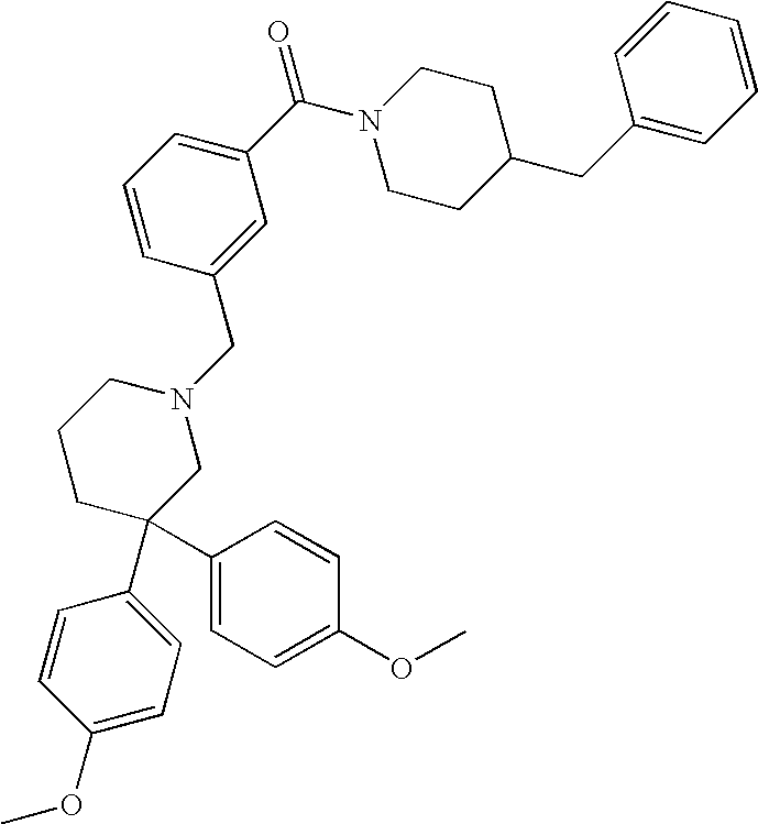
C1(C(N2CCC(CC3=CC=CC=C3)CC2)=O)=CC=CC(CN2CCCC(C3=CC=C(OC)C=C3)(C3=CC=C(OC)C=C3)C2)=C1
